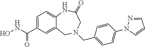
C12=CC(C(NO)=O)=CC=C1NC(=O)CN(CC1=CC=C(N3N=CC=C3)C=C1)C2
